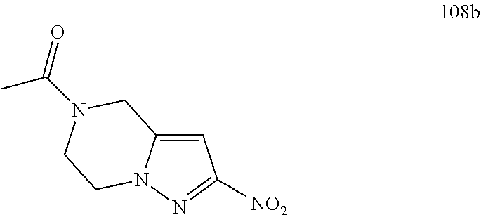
C1=C2N(N=C1[NO2])CCN(C(=O)C)C2
